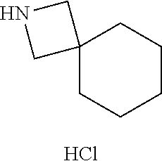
C12(CCCCC1)CNC2.Cl
